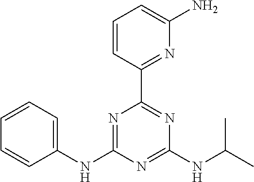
C1(NC2=NC(C3=NC(N)=CC=C3)=NC(NC(C)C)=N2)=CC=CC=C1
